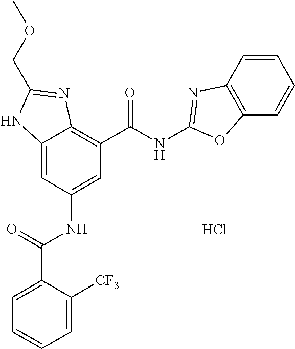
Cl.C12=CC(NC(C3=CC=CC=C3[CF3])=O)=CC(C(NC3=NC4=C(C=CC=C4)O3)=O)=C1N=C(COC)N2
